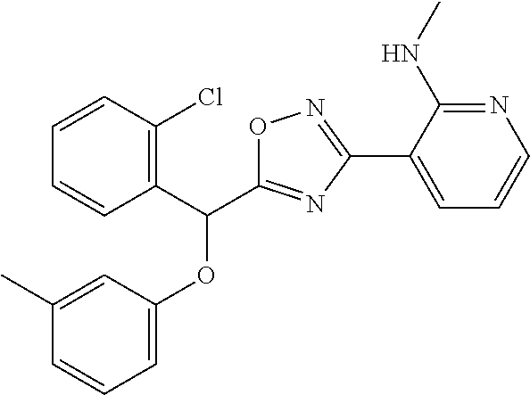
C1(C)=CC(OC(C2=C(Cl)C=CC=C2)C2=NC(C3=CC=CN=C3NC)=NO2)=CC=C1
